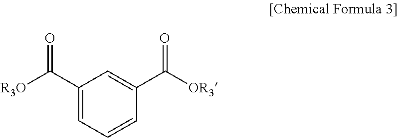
C1(C([R3O])=O)=CC=CC(C([OR3])=O)=C1
